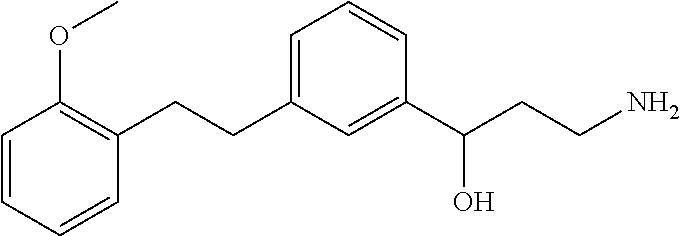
C1=CC=CC(CCC2=CC=CC(C(CCN)O)=C2)=C1OC
